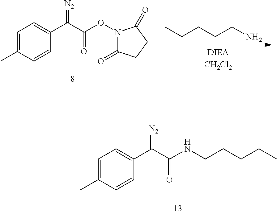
C1=C(C)C=CC(C(C(NCCCCC)=O)=[N2])=C1.C1=C(C)C=CC(C(C(ON2C(=O)CCC2=O)=O)=[N2])=C1.CCCCCN
